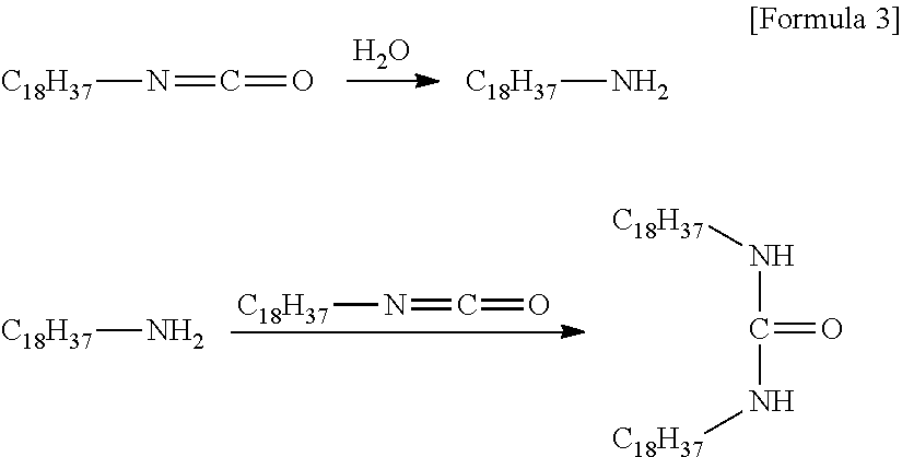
[C18H37]N=C=O.O.[C18H37]N.[C18H37]N.[C18H37]N=C=O.[C18H37]NC(N[C18H37])=O
